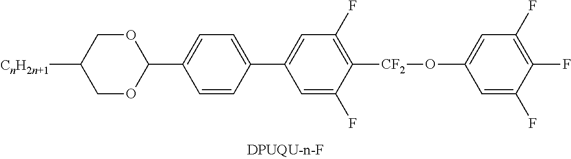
C1=CC(C2=CC(F)=C([CF2]OC3=CC(F)=C(F)C(F)=C3)C(F)=C2)=CC=C1C1OCC([CnH2n+1])CO1
